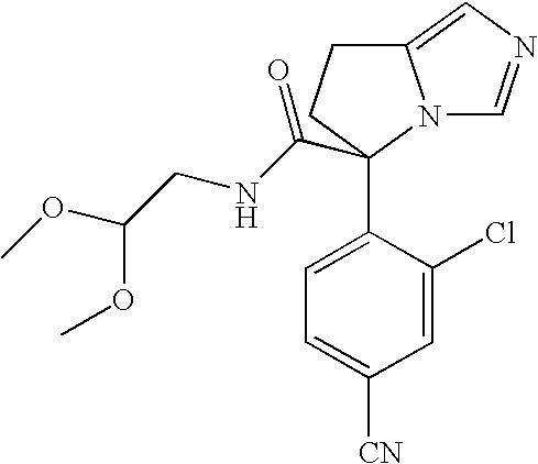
C1=C(C2(C(NCC(OC)OC)=O)N3C(=CN=C3)CC2)C(Cl)=CC([CN])=C1
